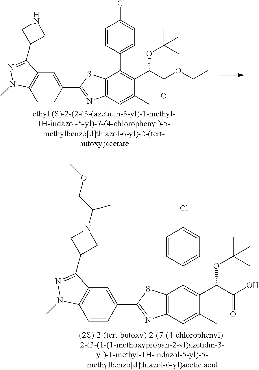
C1=C(C2=NC3=C(S2)C(C2=CC=C(Cl)C=C2)=C(C(C(OCC)=O)OC(C)(C)C)C(C)=C3)C=CC2=C1C(C1CNC1)=NN2C.C1=C(C2=NC3=C(S2)C(C2=CC=C(Cl)C=C2)=C(C(C(O)=O)OC(C)(C)C)C(C)=C3)C=CC2=C1C(C1CN(C(COC)C)C1)=NN2C
